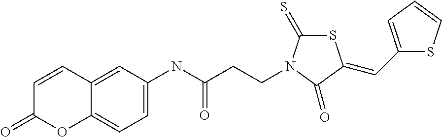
C12=CC(NC(CCN3C(=S)SC(=CC4=CC=CS4)C3=O)=O)=CC=C1OC(=O)C=C2
